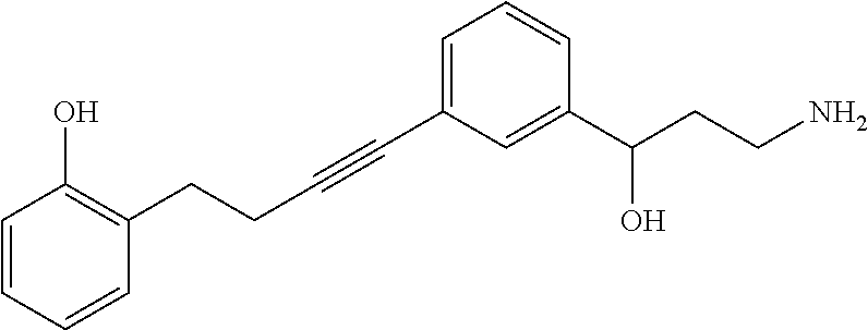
C1=CC(C(CCN)O)=CC(C#CCCC2=C(O)C=CC=C2)=C1
